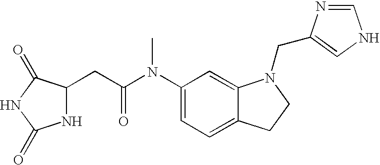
C1(N(C(CC2C(=O)NC(=O)N2)=O)C)=CC=C2C(=C1)N(CC1=CNC=N1)CC2
